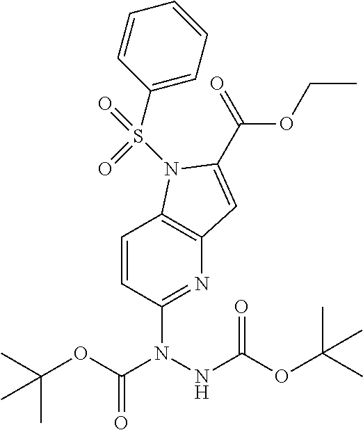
C1=CC(N(C(OC(C)(C)C)=O)NC(OC(C)(C)C)=O)=NC2=C1N(S(C1=CC=CC=C1)(=O)=O)C(C(OCC)=O)=C2
